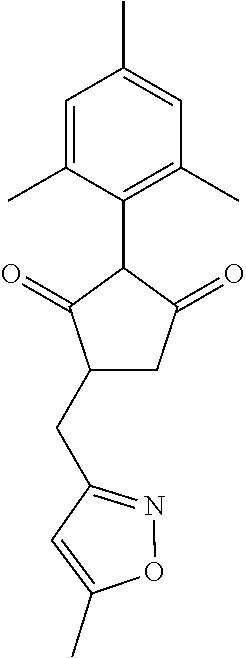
C1(CC2=NOC(C)=C2)CC(=O)C(C2=C(C)C=C(C)C=C2C)C1=O
